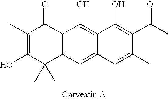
C12=C(C=C3C(=C1O)C(O)=C(C(C)=O)C(C)=C3)C(C)(C)C(O)=C(C)C2=O
